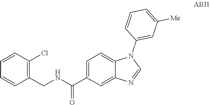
C1=C(C(NCC2=C(Cl)C=CC=C2)=O)C=C2C(=C1)N(C1=CC([Me])=CC=C1)C=N2
